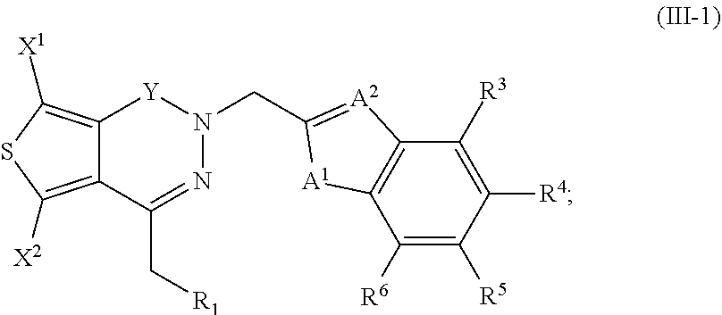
C12=C([X2])SC([X1])=C1[Y]N(CC1=[A2]C3=C(C([R6])=C([R5])C([R4])=C3[R3])[A1]1)N=C2C[R1]
